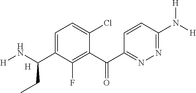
[H].C1=C(C(N[H])CC)C(F)=C(C(=O)C2=NN=C(N([H])[H])C=C2)C(Cl)=C1
